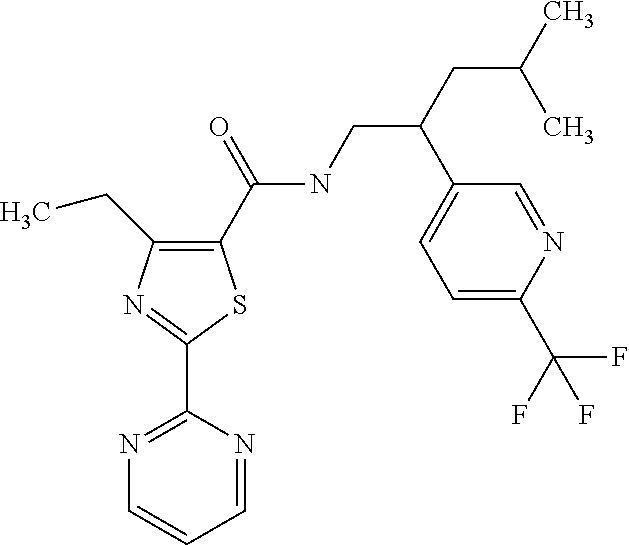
C1(C(NCC(C2=CC=C(C(F)(F)F)N=C2)CC(C)C)=O)=C(CC)N=C(C2=NC=CC=N2)S1
